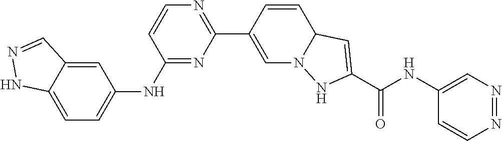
C1=C2C(=CC(NC3=NC(C4=CN5C(C=C4)C=C(C(NC4=CN=NC=C4)=O)N5)=NC=C3)=C1)C=NN2
